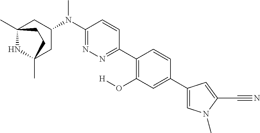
C12(C)NC(C)(CC(N(C3=NN=C(C4=C(O[H])C=C(C5=CN(C)C(C#N)=C5)C=C4)C=C3)C)C1)CC2
